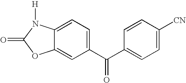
C12=CC(C(C3=CC=C([CN])C=C3)=O)=CC=C1N([H])C(=O)O2
